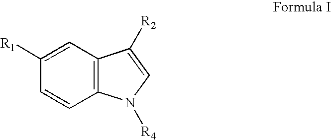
C1([R1])=CC2=C(C=C1)N([R4])C=C2[R2]
